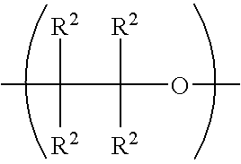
CC([R2])([R2])C([R2])([R2])OC
